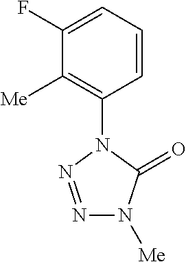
[Me]C1=C(N2N=NN([Me])C2=O)C=CC=C1F
